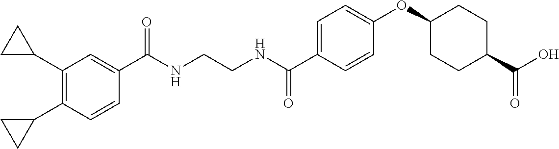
C1(C(NCCNC(C2=CC=C(OC3CCC(C(O)=O)CC3)C=C2)=O)=O)=CC(C2CC2)=C(C2CC2)C=C1
